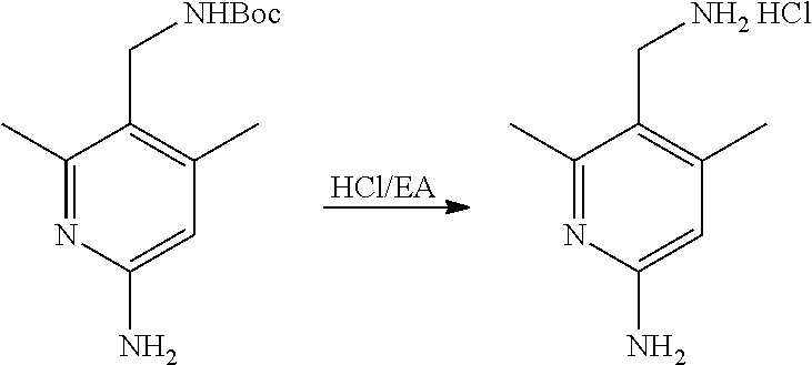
[HCl/EA].C1(C)=NC(N)=CC(C)=C1C[NH2 HCl].C1(C)=NC(N)=CC(C)=C1C[NHBoc]
